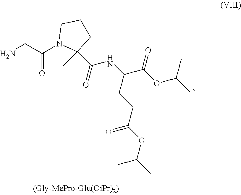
NCC(N1C(C(=O)NC(C(OC(C)C)=O)CCC(OC(C)C)=O)(C)CCC1)=O
